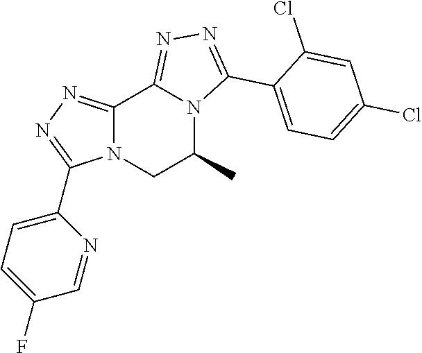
C12=NN=C(C3=CC=C(F)C=N3)N1CC(C)N1C2=NN=C1C1=CC=C(Cl)C=C1Cl
